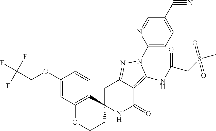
C12(NC(=O)C3=C(NC(CS(C)(=O)=O)=O)N(C4=CC=C(C#N)C=N4)N=C3C1)C1=C(OCC2)C=C(OCC(F)(F)F)C=C1
